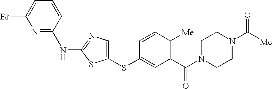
C1(NC2=NC=C(SC3=CC(C(N4CCN(C([Me])=O)CC4)=O)=C([Me])C=C3)S2)=NC(Br)=CC=C1
